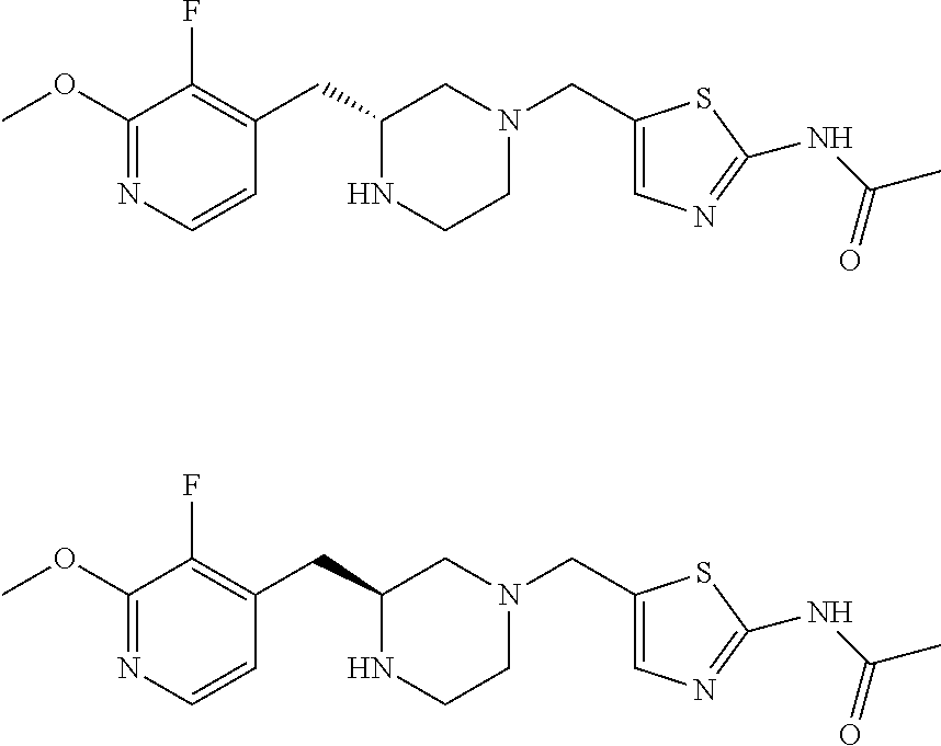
C1(OC)=NC=CC(CC2NCCN(CC3=CN=C(NC(C)=O)S3)C2)=C1F.C1(OC)=NC=CC(CC2NCCN(CC3=CN=C(NC(C)=O)S3)C2)=C1F
